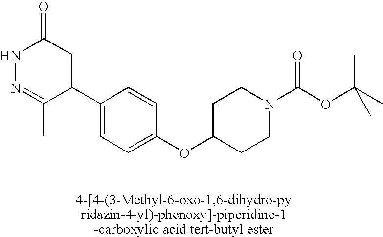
C1(C2=CC(=O)NN=C2C)=CC=C(OC2CCN(C(OC(C)(C)C)=O)CC2)C=C1
